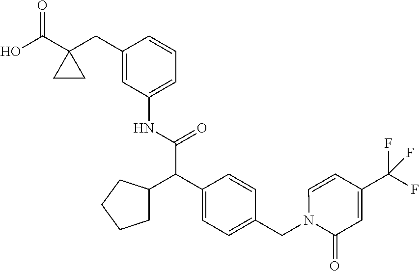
C1(C(O)=O)(CC2=CC(NC(C(C3=CC=C(CN4C(=O)C=C(C(F)(F)F)C=C4)C=C3)C3CCCC3)=O)=CC=C2)CC1
